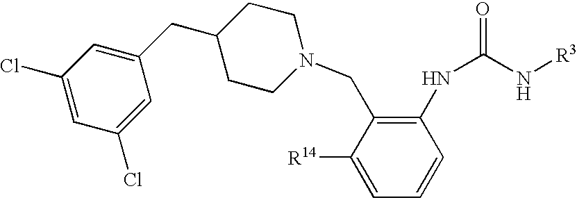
C1([R14])=CC=CC(NC(=O)N[R3])=C1CN1CCC(CC2=CC(Cl)=CC(Cl)=C2)CC1
